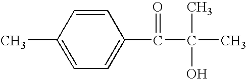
C1=CC(C)=CC=C1C(C(C)(C)O)=O
